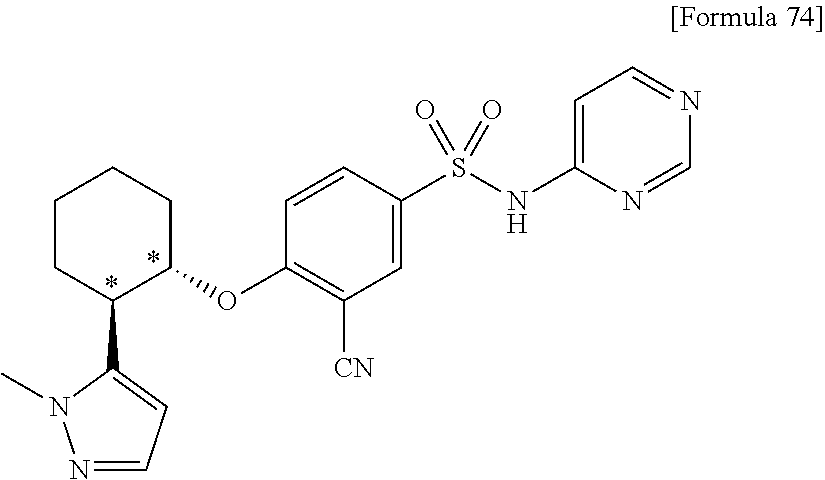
C1=C(NS(C2=CC([CN])=C(OC3CCCCC3C3=CC=NN3C)C=C2)(=O)=O)N=CN=C1
